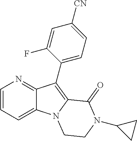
N1=C2C(=CC=C1)N1C(=C2C2=CC=C([CN])C=C2F)C(=O)N(C2CC2)CC1
